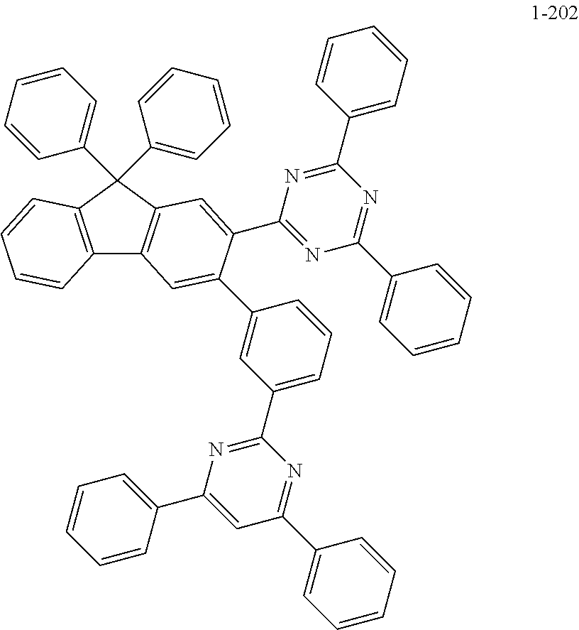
C12=C(C(C3=CC=CC=C3)(C3=CC=CC=C3)C3=C1C=C(C1=CC(C4=NC(C5=CC=CC=C5)=CC(C5=CC=CC=C5)=N4)=CC=C1)C(C1=NC(C4=CC=CC=C4)=NC(C4=CC=CC=C4)=N1)=C3)C=CC=C2
